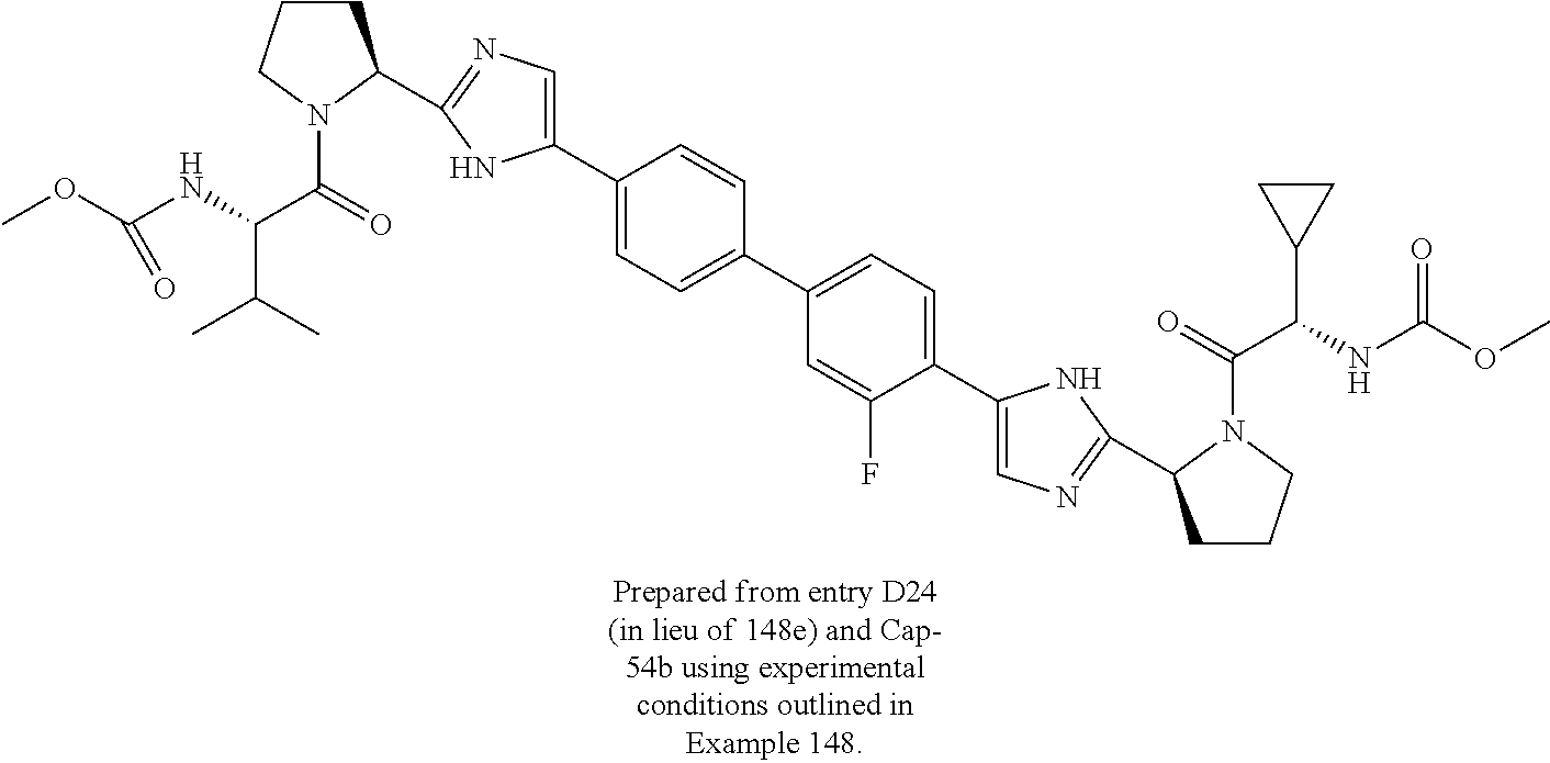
C1CCN(C(=O)C(NC(OC)=O)C(C)C)C1C1=NC=C(C2=CC=C(C3=CC=C(C4=CN=C(C5CCCN5C(=O)C(NC(OC)=O)C5CC5)N4)C(F)=C3)C=C2)N1
